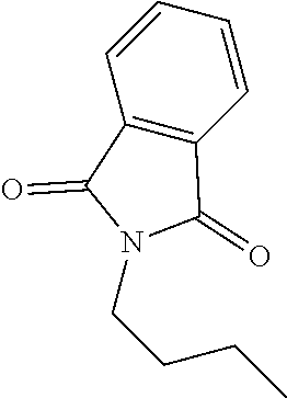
C12=C(C=CC=C1)C(=O)N(CCCC)C2=O
